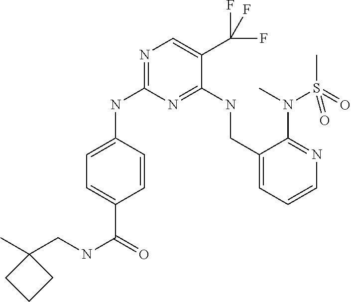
C1=C(NC2=NC=C(C(F)(F)F)C(NCC3=CC=CN=C3N(C)S(C)(=O)=O)=N2)C=CC(C(=O)NCC2(C)CCC2)=C1
